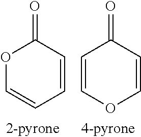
C1(=O)OC=CC=C1.C1(=O)C=COC=C1
